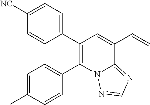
C1(C2=C(C3=CC=C(C)C=C3)N3C(=NC=N3)C(C=C)=C2)=CC=C([NC])C=C1
